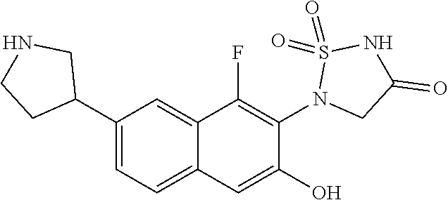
C12=CC(C3CNCC3)=CC=C1C=C(O)C(N1CC(=O)NS1(=O)=O)=C2F
